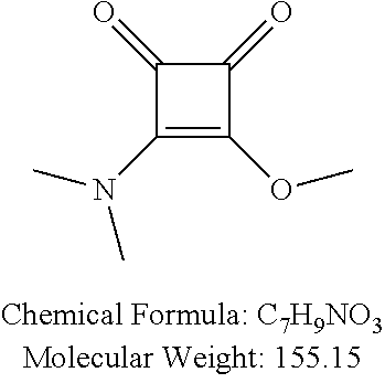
C1(=O)C(N(C)C)=C(OC)C1=O
